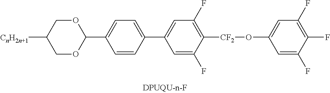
C1(C2OCC([CnH2n+1])CO2)=CC=C(C2=CC(F)=C([CF2]OC3=CC(F)=C(F)C(F)=C3)C(F)=C2)C=C1
